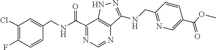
C1(Cl)=C(F)C=CC(CNC(C2=NC=NC3=C2NN=C3NCC2=NC=C(C(OC)=O)C=C2)=O)=C1
